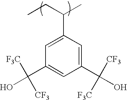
CCC(C)C1=CC(C(O)([F3C])[CF3])=CC(C(O)([CF3])[F3C])=C1
